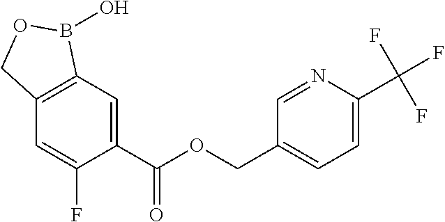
C1=C(C(OCC2=CC=C(C(F)(F)F)N=C2)=O)C(F)=CC2=C1B(O)OC2
